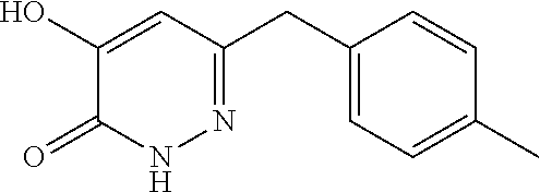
C1(C)=CC=C(CC2=NNC(=O)C(O)=C2)C=C1
